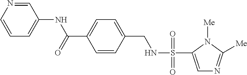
C1=NC=CC=C1NC(C1=CC=C(CNS(=O)(=O)C2=CN=C([Me])N2[Me])C=C1)=O
